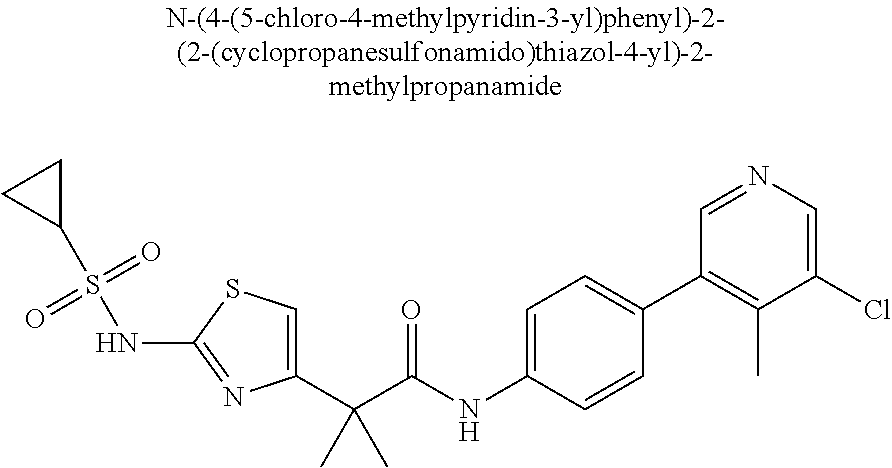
C1(C(C(NC2=CC=C(C3=C(C)C(Cl)=CN=C3)C=C2)=O)(C)C)=CSC(NS(C2CC2)(=O)=O)=N1
